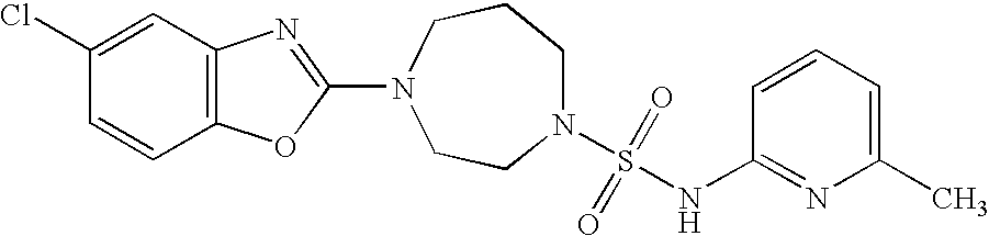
N1(S(=O)(=O)NC2=NC(C)=CC=C2)CCCN(C2=NC3=C(O2)C=CC(Cl)=C3)CC1
